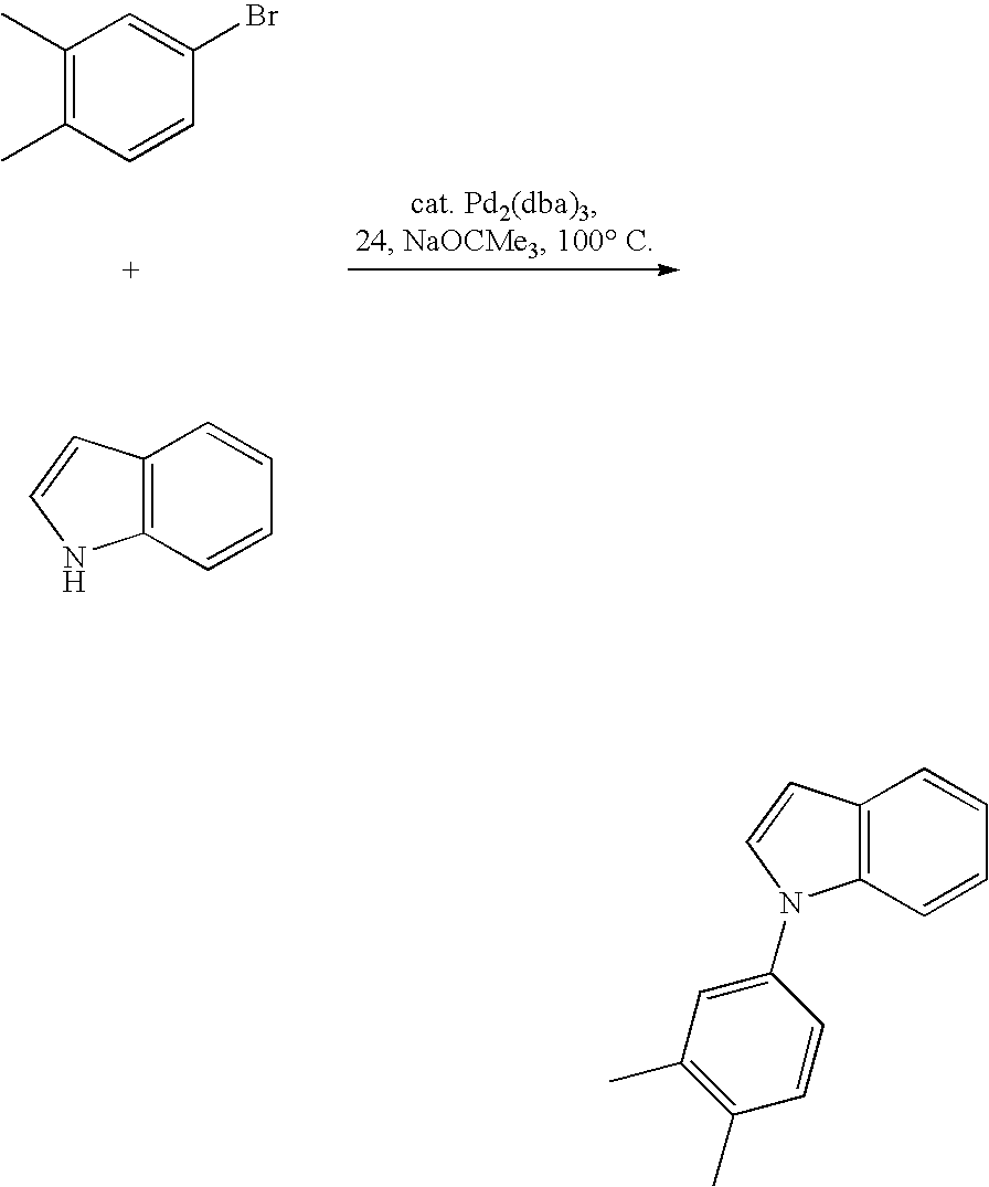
C1(C)=C(C)C=CC(Br)=C1.C12=C(C=CC=C1)NC=C2.C12=C(C=CC=C1)N(C1=CC(C)=C(C)C=C1)C=C2
